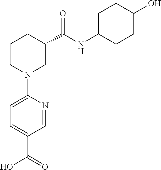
C1CN(C2=CC=C(C(=O)O)C=N2)CC(C(NC2CCC(O)CC2)=O)C1
